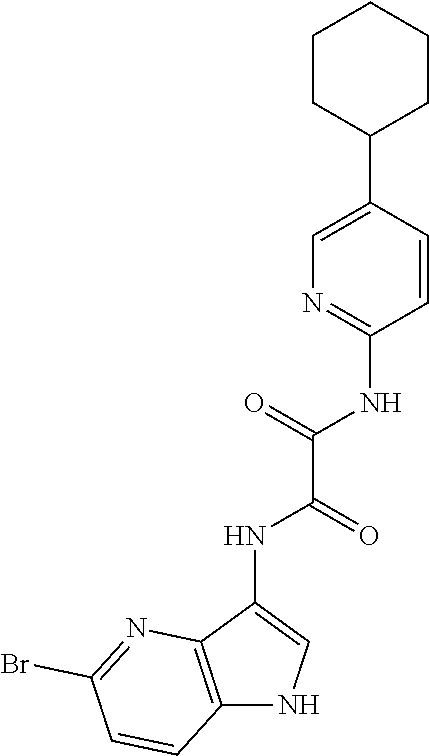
C1(NC(C(NC2=CNC3=C2N=C(Br)C=C3)=O)=O)=NC=C(C2CCCCC2)C=C1
